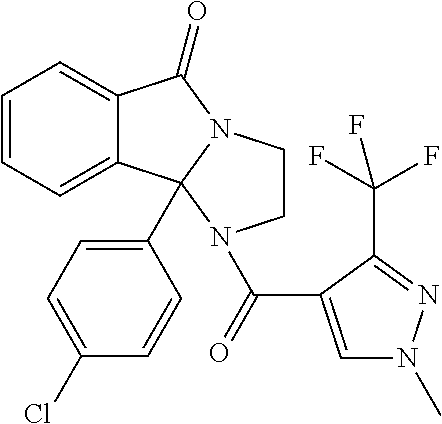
C1=CC=C2C(=C1)C(=O)N1CCN(C(=O)C3=CN(C)N=C3C(F)(F)F)C21C1=CC=C(Cl)C=C1
